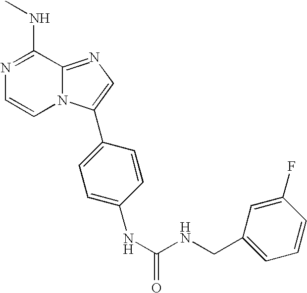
N1=C(NC)C2=NC=C(C3=CC=C(NC(NCC4=CC=CC(F)=C4)=O)C=C3)N2C=C1
